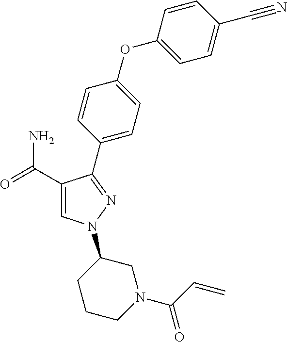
C1(C(=O)N)=CN(C2CCCN(C(C=C)=O)C2)N=C1C1=CC=C(OC2=CC=C(C#N)C=C2)C=C1
